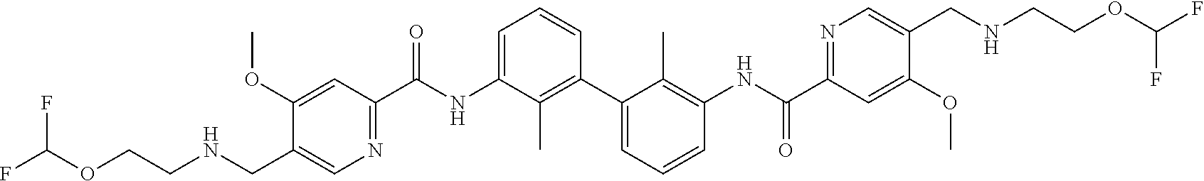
C1(OC)=CC(C(NC2=CC=CC(C3=CC=CC(NC(C4=NC=C(CNCCOC(F)F)C(OC)=C4)=O)=C3C)=C2C)=O)=NC=C1CNCCOC(F)F
